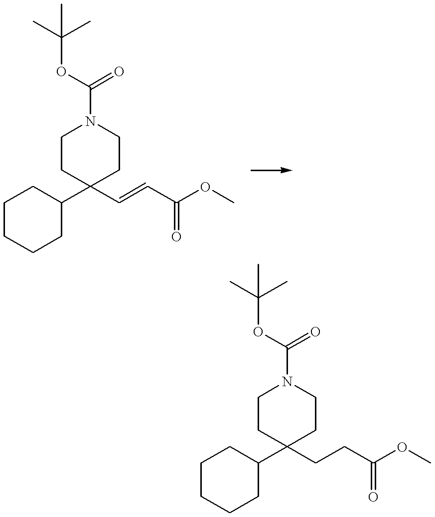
C1CCCC(C2(C=CC(OC)=O)CCN(C(OC(C)(C)C)=O)CC2)C1.C1CCCC(C2(CCC(OC)=O)CCN(C(OC(C)(C)C)=O)CC2)C1
